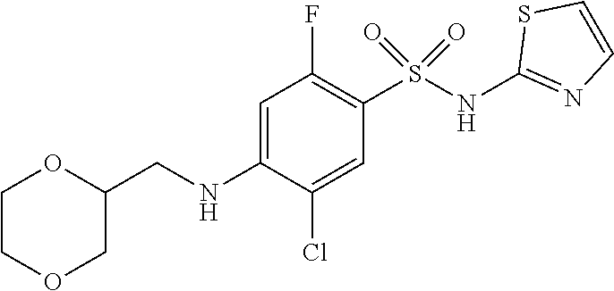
C1=C(NCC2OCCOC2)C(Cl)=CC(S(NC2=NC=CS2)(=O)=O)=C1F
